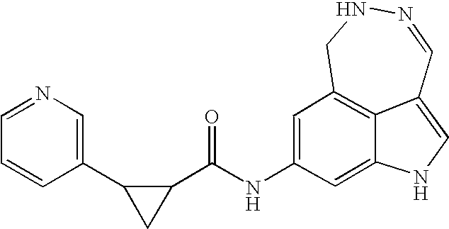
C1(C2C(C(=O)NC3=CC4=C5C(=CNC5=C3)C=NNC4)C2)=CN=CC=C1
